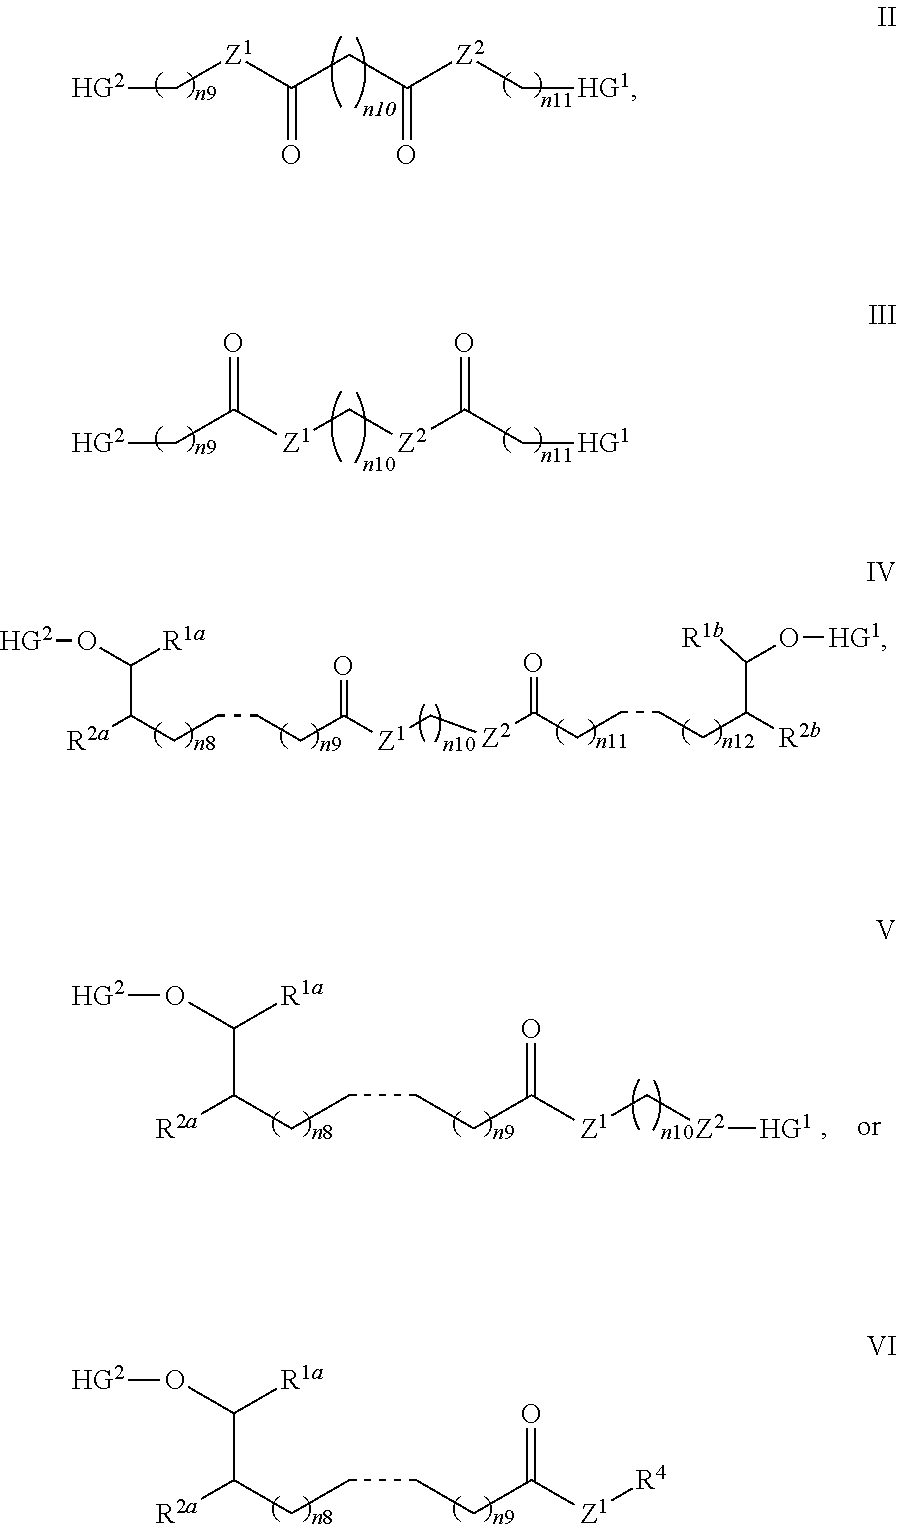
[HG2]C[Z1]C(CC([Z2]C[HG1])=O)=O.[HG2]CC([Z1]C[Z2]C(C[HG1])=O)=O.[HG2]OC([R1a])C([R2a])CCCCC([Z1]C[Z2]C(CCCCC(C(O[HG1])[R1b])[R2b])=O)=O.[HG2]OC([R1a])C([R2a])CCCCC([Z1]C[Z2][HG1])=O.[HG2]OC([R1a])C([R2a])CCCCC([Z1][R4])=O
